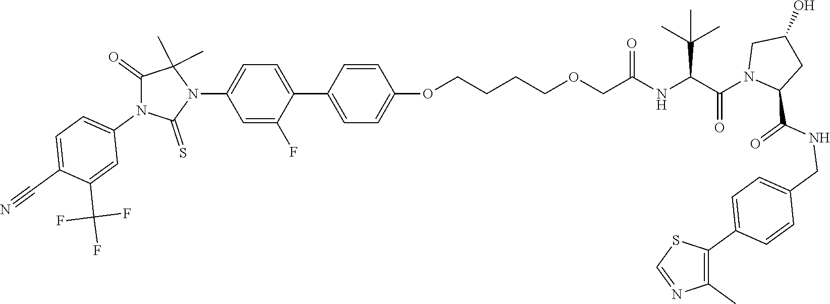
C1=C(C2=CC=C(OCCCCOCC(NC(C(N3CC(O)CC3C(NCC3=CC=C(C4=C(C)N=CS4)C=C3)=O)=O)C(C)(C)C)=O)C=C2)C(F)=CC(N2C(C)(C)C(=O)N(C3=CC=C(C#N)C(C(F)(F)F)=C3)C2=S)=C1
